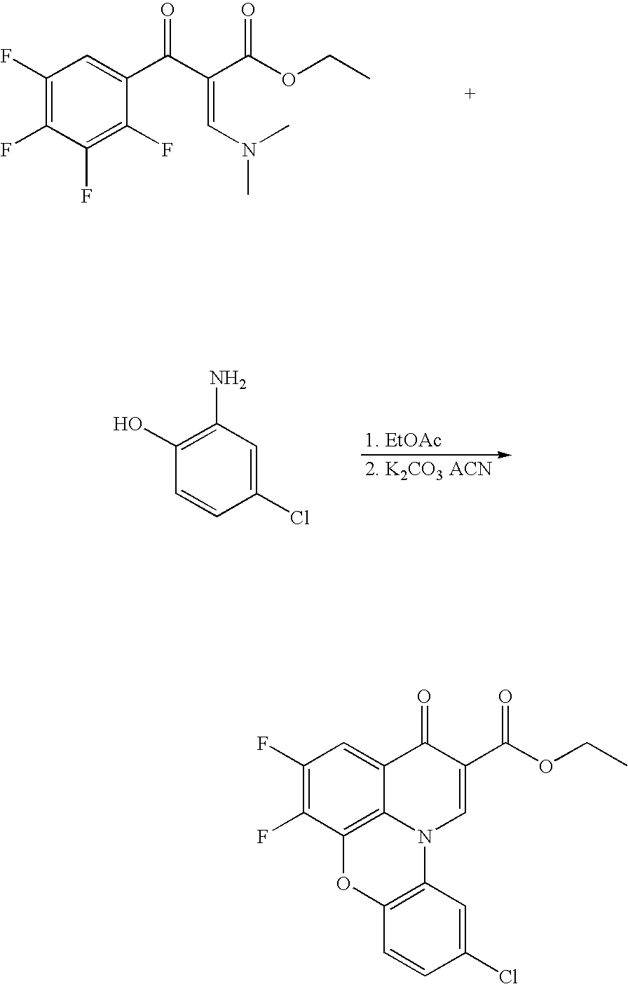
C1(F)=C(F)C2=C3C(=C1)C(=O)C(C(OCC)=O)=CN3C1=C(O2)C=CC(Cl)=C1.C1(O)=C(N)C=C(Cl)C=C1.C1(F)=C(F)C(F)=C(F)C(C(C(C(OCC)=O)=CN(C)C)=O)=C1
